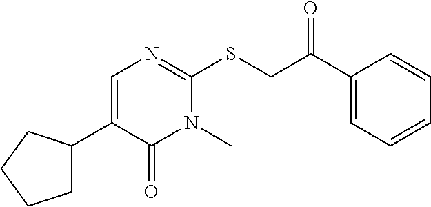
C1(C2CCCC2)=CN=C(SCC(C2=CC=CC=C2)=O)N(C)C1=O
